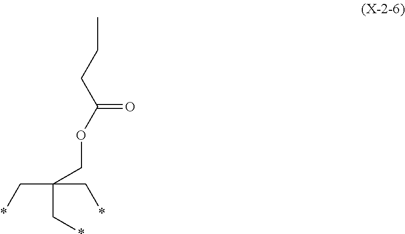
O(CC(C*)(C*)C*)C(CCC)=O
